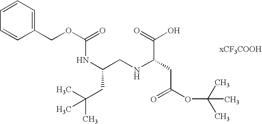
N(C(CNC(CC(=O)OC(C)(C)C)C(=O)O)CC(C)(C)C)C(OCC1=CC=CC=C1)=O
